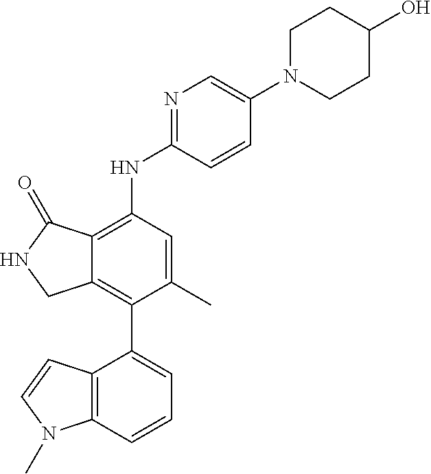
C12=C(C3=CC=CC4=C3C=CN4C)C(C)=CC(NC3=NC=C(N4CCC(O)CC4)C=C3)=C1C(=O)NC2
